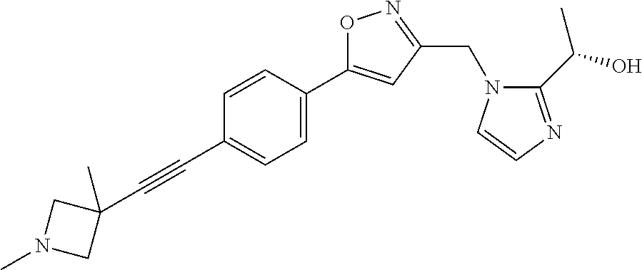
C1=CC(C2=CC(CN3C(C(O)C)=NC=C3)=NO2)=CC=C1C#CC1(C)CN(C)C1
